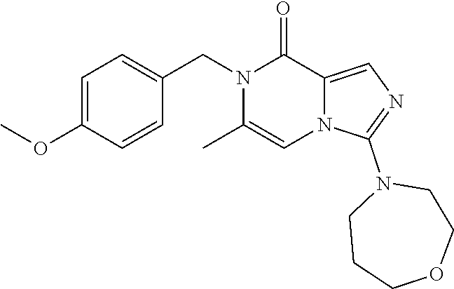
C1=C(OC)C=CC(CN2C(C)=CN3C(=CN=C3N3CCCOCC3)C2=O)=C1
